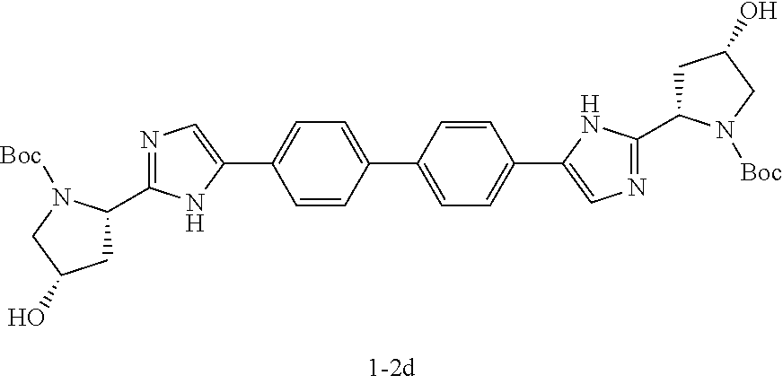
C1=C(C2=CN=C(C3CC(O)CN3[Boc])N2)C=CC(C2=CC=C(C3=CN=C(C4CC(O)CN4[Boc])N3)C=C2)=C1
